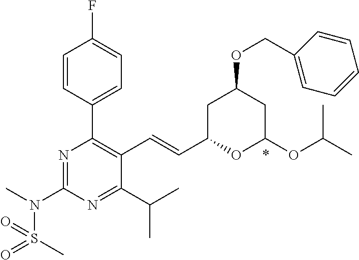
C1=CC(C2=C(C=CC3OC(OC(C)C)CC(OCC4=CC=CC=C4)C3)C(C(C)C)=NC(N(C)S(C)(=O)=O)=N2)=CC=C1F
